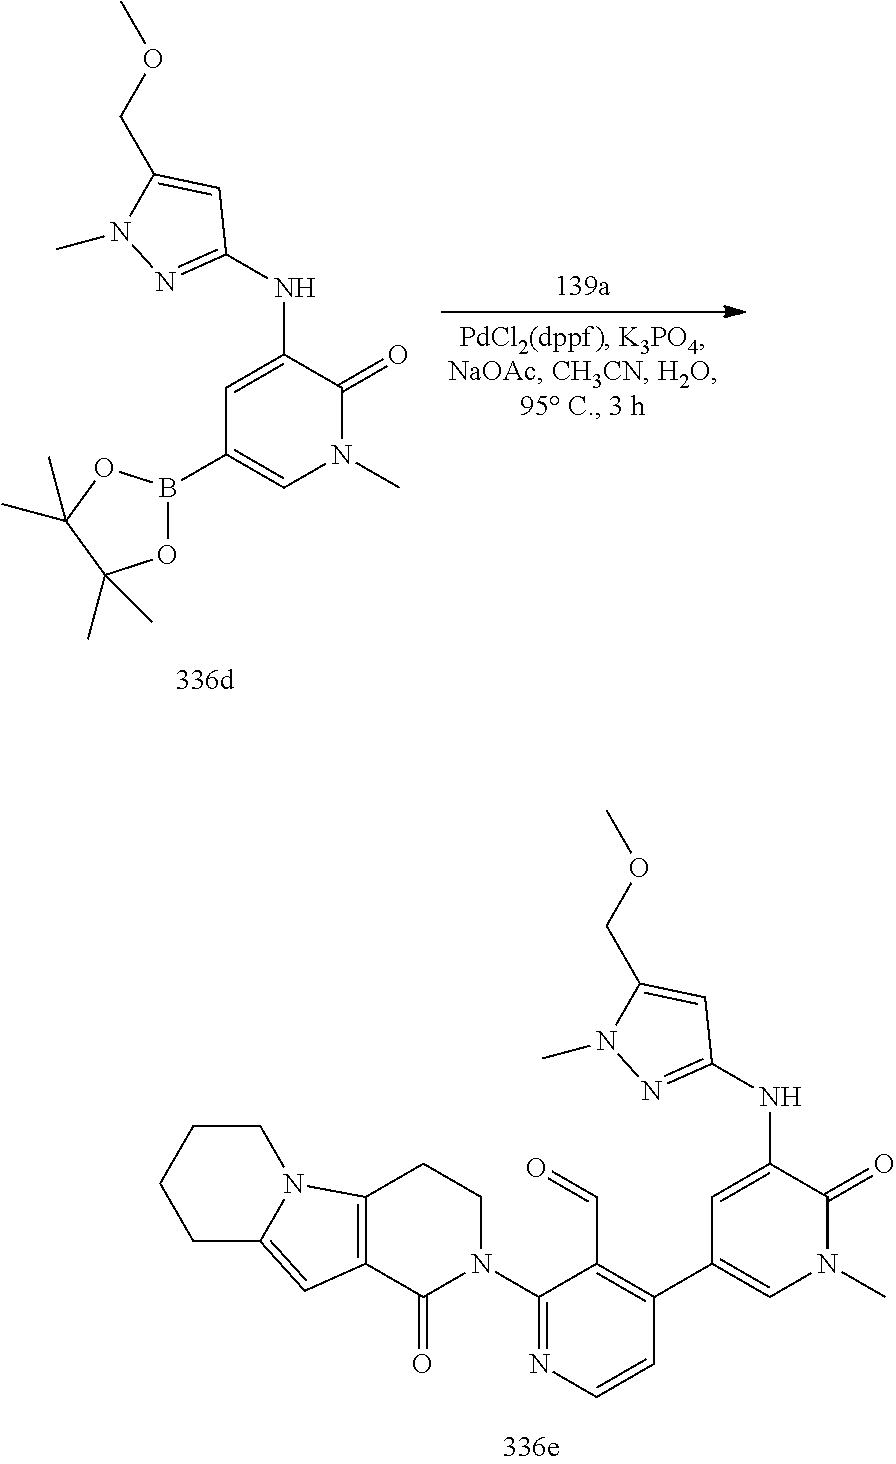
N(C1=CC(B2OC(C)(C)C(C)(C)O2)=CN(C)C1=O)C1=NN(C)C(COC)=C1.N(C1=CC(C2=C(C=O)C(N3CCC4=C(C3=O)C=C3CCCCN43)=NC=C2)=CN(C)C1=O)C1=NN(C)C(COC)=C1
